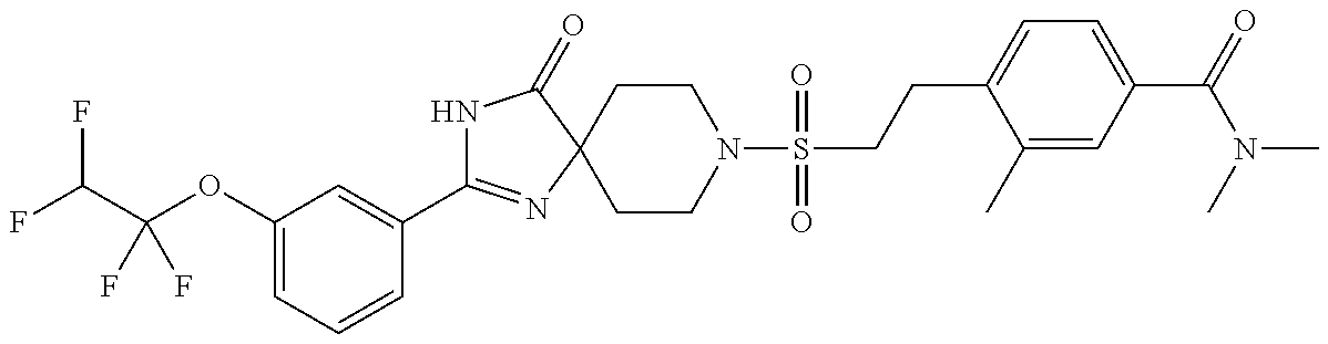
N1C(C2=CC(OC(C(F)F)(F)F)=CC=C2)=NC2(C1=O)CCN(S(CCC1=CC=C(C(=O)N(C)C)C=C1C)(=O)=O)CC2
